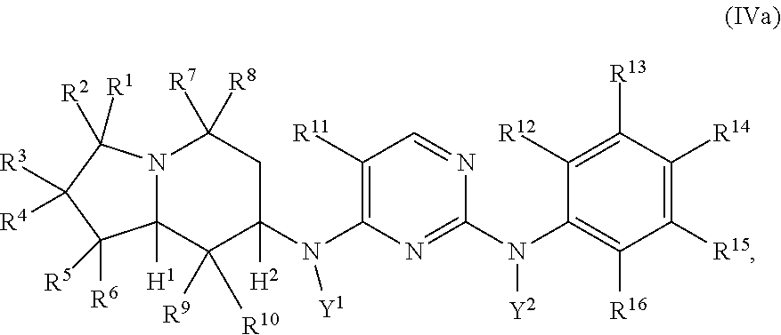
N12C([H1])(C([R9])([R10])C(N(C3=C([R11])C=NC(N(C4=C([R16])C([R15])=C([R14])C([R13])=C4[R12])[Y2])=N3)[Y1])([H2])CC1([R7])[R8])C([R5])([R6])C([R3])([R4])C2([R1])[R2]
